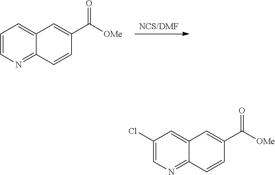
[NCS/DMF].C1=CN=C2C(=C1)C=C(C([OMe])=O)C=C2.C1(Cl)=CN=C2C(=C1)C=C(C([OMe])=O)C=C2
